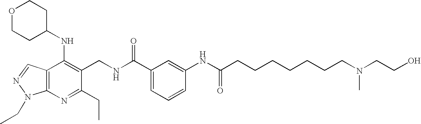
C1(C(NCC2=C(NC3CCOCC3)C3=C(N=C2CC)N(CC)N=C3)=O)=CC=CC(NC(CCCCCCCN(CCO)C)=O)=C1
